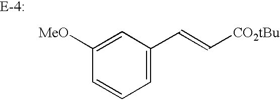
C1=CC([MeO])=CC(C=C[CO2tBu])=C1
